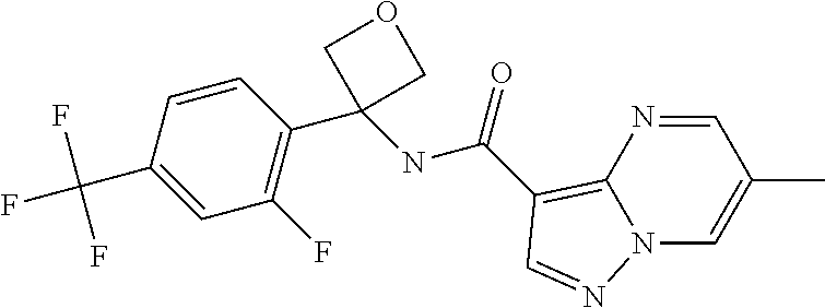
C1=C(C(F)(F)F)C=CC(C2(NC(=O)C3=C4N(C=C(C)C=N4)N=C3)COC2)=C1F
